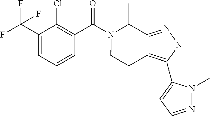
C1(C(F)(F)F)=CC=CC(C(N2CCC3=C(C4=CC=NN4C)NN=C3C2C)=O)=C1Cl
